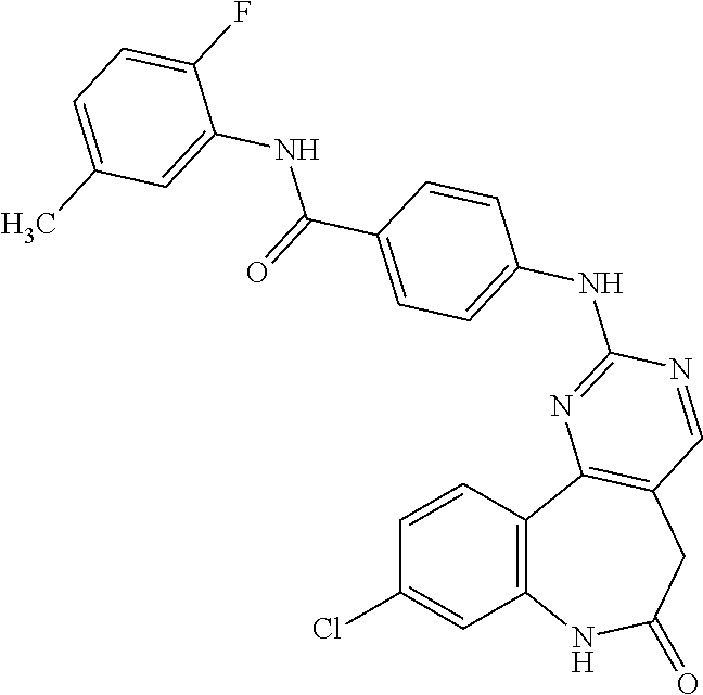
C1=CC2=C(C=C1Cl)NC(=O)CC1=C2N=C(NC2=CC=C(C(=O)NC3=CC(C)=CC=C3F)C=C2)N=C1
